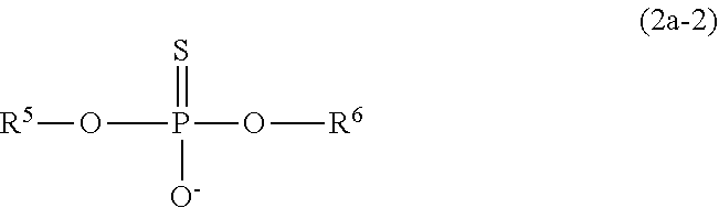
[R5]OP(O[R6])(=S)[O-]
